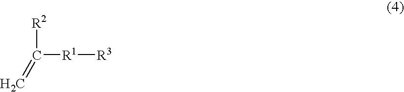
[R1]([R3])C([R2])=C
